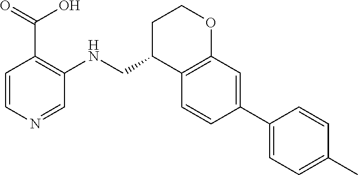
C1=CN=CC(NCC2C3=C(OCC2)C=C(C2=CC=C(C)C=C2)C=C3)=C1C(=O)O
